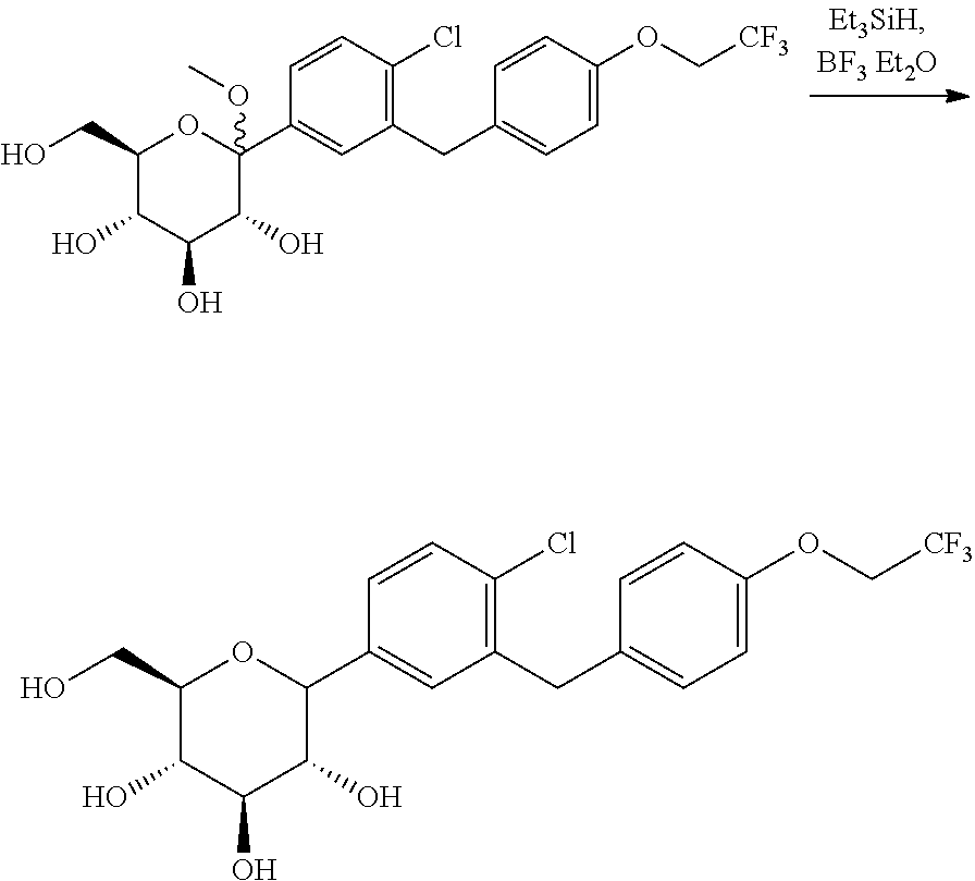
C1(CO)C(O)C(O)C(O)C(C2=CC(CC3=CC=C(OC[CF3])C=C3)=C(Cl)C=C2)(OC)O1.C1(CO)C(O)C(O)C(O)C(C2=CC(CC3=CC=C(OC[CF3])C=C3)=C(Cl)C=C2)O1
